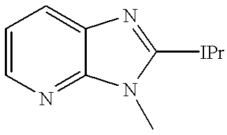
C1=CN=C2C(=C1)N=C([IPr])N2C
